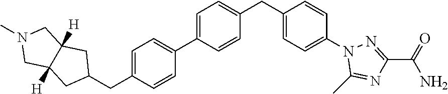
C1=C(C2=CC=C(CC3CC4([H])C([H])(C3)CN(C)C4)C=C2)C=CC(CC2=CC=C(N3C(C)=NC(C(=O)N)=N3)C=C2)=C1
